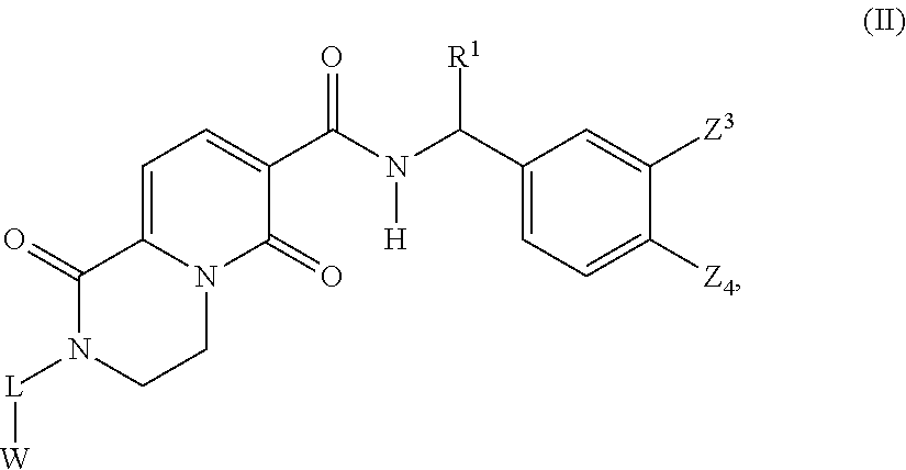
C1=C2N(C(=O)C(C(N(C(C3=CC=C([Z4])C([Z3])=C3)[R1])[H])=O)=C1)CCN([L][W])C2=O
